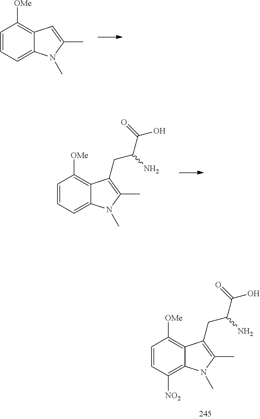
C12=C([OMe])C=CC=C1N(C)C(C)=C2.C12=C([OMe])C=CC=C1N(C)C(C)=C2CC(C(O)=O)N.C12=C([OMe])C=CC([NO2])=C1N(C)C(C)=C2CC(C(O)=O)N
